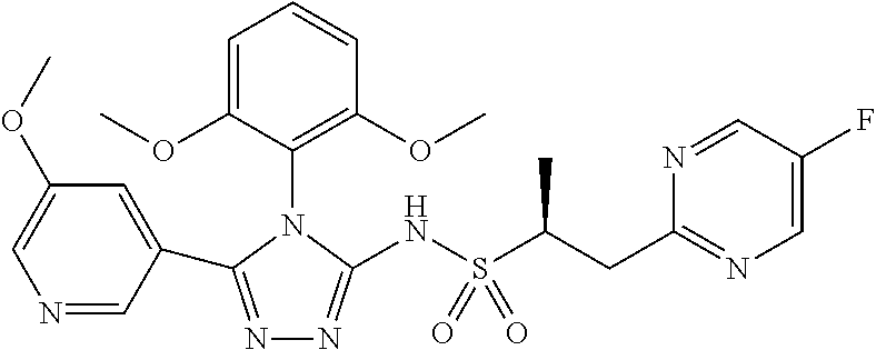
N1=C(C2=CC(OC)=CN=C2)N(C2=C(OC)C=CC=C2OC)C(NS(C(C)CC2=NC=C(F)C=N2)(=O)=O)=N1
